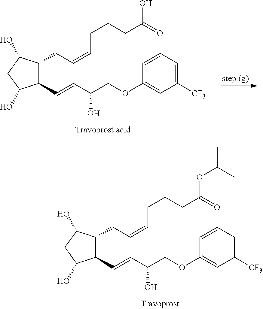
C1(C=CC(COC2=CC([CF3])=CC=C2)O)C(CC=CCCCC(=O)OC(C)C)C(O)CC1O.C1(C=CC(COC2=CC([CF3])=CC=C2)O)C(CC=CCCCC(=O)O)C(O)CC1O
